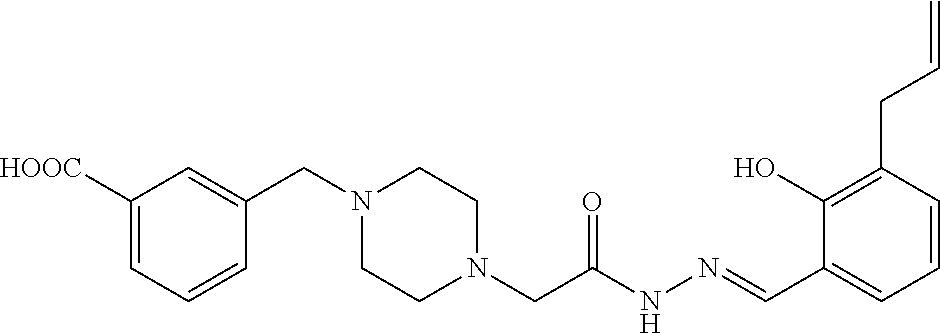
C1([HOOC])=CC=CC(CN2CCN(CC(NN=CC3=CC=CC(CC=C)=C3O)=O)CC2)=C1
